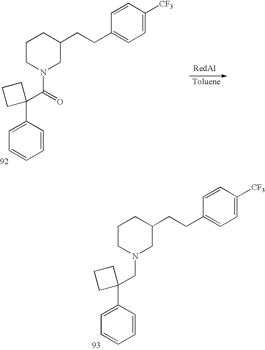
C1=C(C2(C(N3CC(CCC4=CC=C([CF3])C=C4)CCC3)=O)CCC2)C=CC=C1.C1=C(C2(CN3CC(CCC4=CC=C([CF3])C=C4)CCC3)CCC2)C=CC=C1
